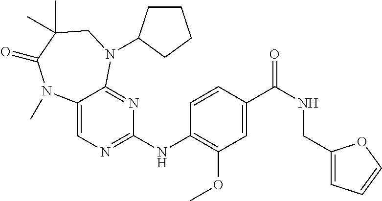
C1(NC2=NC=C3C(=N2)N(C2CCCC2)CC(C)(C)C(=O)N3C)=C(OC)C=C(C(NCC2=CC=CO2)=O)C=C1
